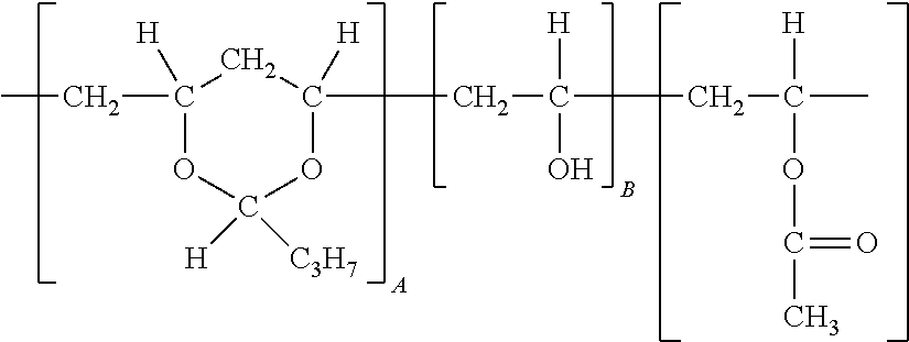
C1(CC)([H])OC([H])([C3H7])OC(CC(CC(C)([H])OC(=O)C)([H])O)([H])C1
